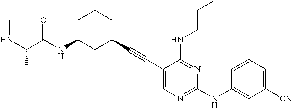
C1(C#CC2CCCC(NC(=O)C(NC)C)C2)=CN=C(NC2=CC([CN])=CC=C2)N=C1NCCC
